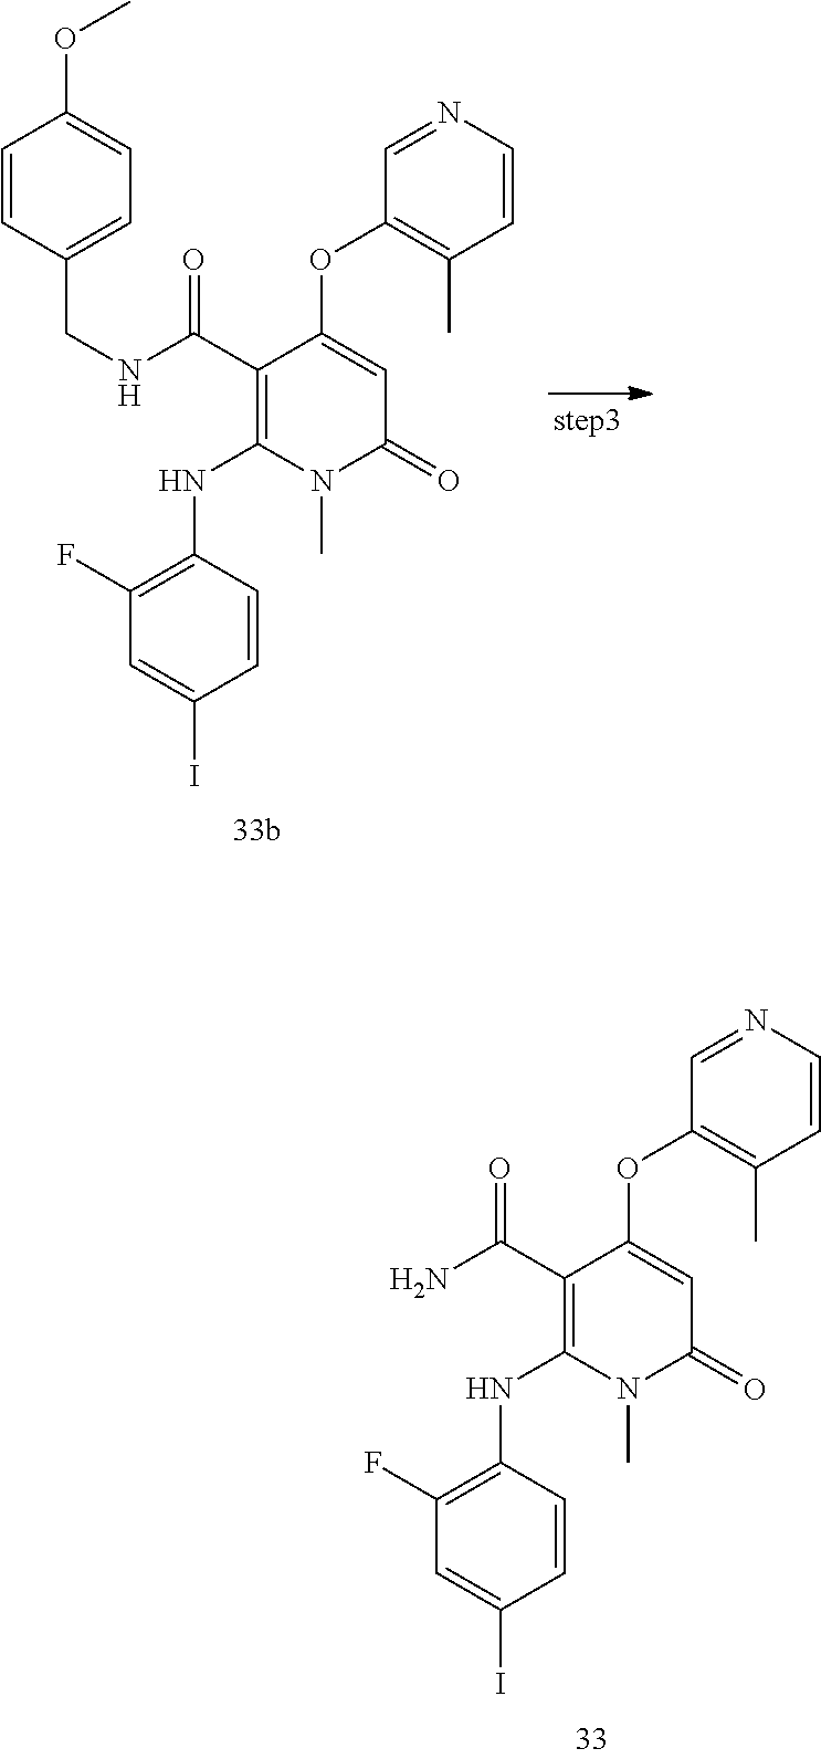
C1(C(NCC2=CC=C(OC)C=C2)=O)=C(NC2=C(F)C=C(I)C=C2)N(C)C(=O)C=C1OC1=C(C)C=CN=C1.C1(C(N)=O)=C(NC2=C(F)C=C(I)C=C2)N(C)C(=O)C=C1OC1=C(C)C=CN=C1
